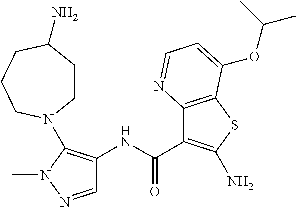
C1=NN(C)C(N2CCC(N)CCC2)=C1NC(=O)C1=C(N)SC2=C1N=CC=C2OC(C)C
